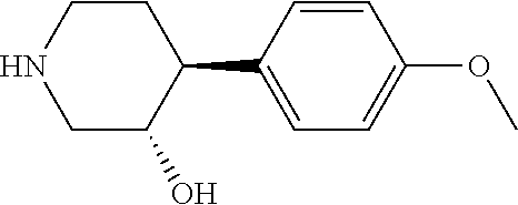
C1=C(C2CCNCC2O)C=CC(OC)=C1
